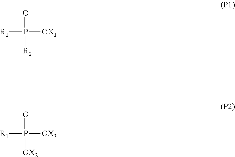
[R1]P([OX1])(=O)[R2].[R1]P([OX3])(=O)[OX2]
